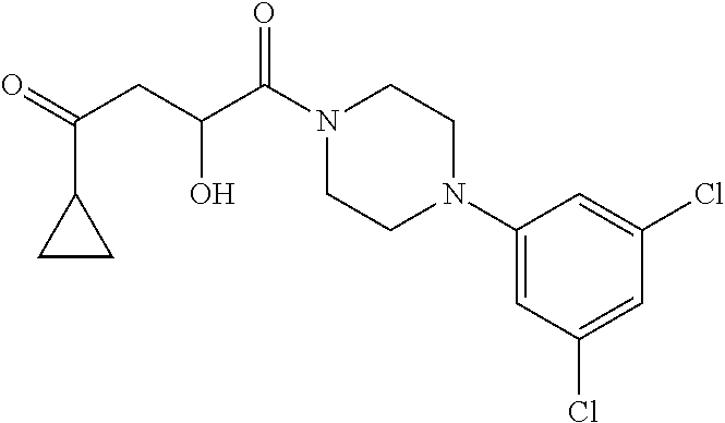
C1(N2CCN(C(C(CC(=O)C3CC3)O)=O)CC2)=CC(Cl)=CC(Cl)=C1
